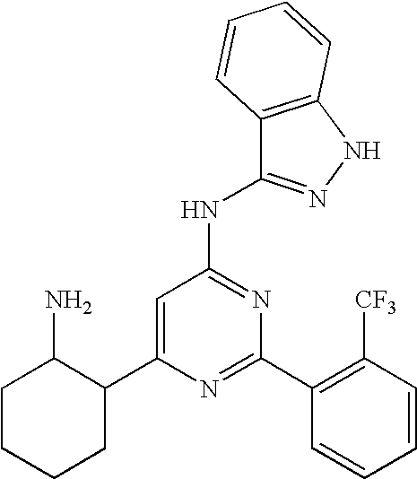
C1=C(C2C(N)CCCC2)N=C(C2=C([CF3])C=CC=C2)N=C1NC1=NNC2=C1C=CC=C2
